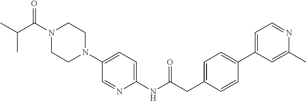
N1(C(C(C)C)=O)CCN(C2=CC=C(NC(CC3=CC=C(C4=CC=NC(C)=C4)C=C3)=O)N=C2)CC1
